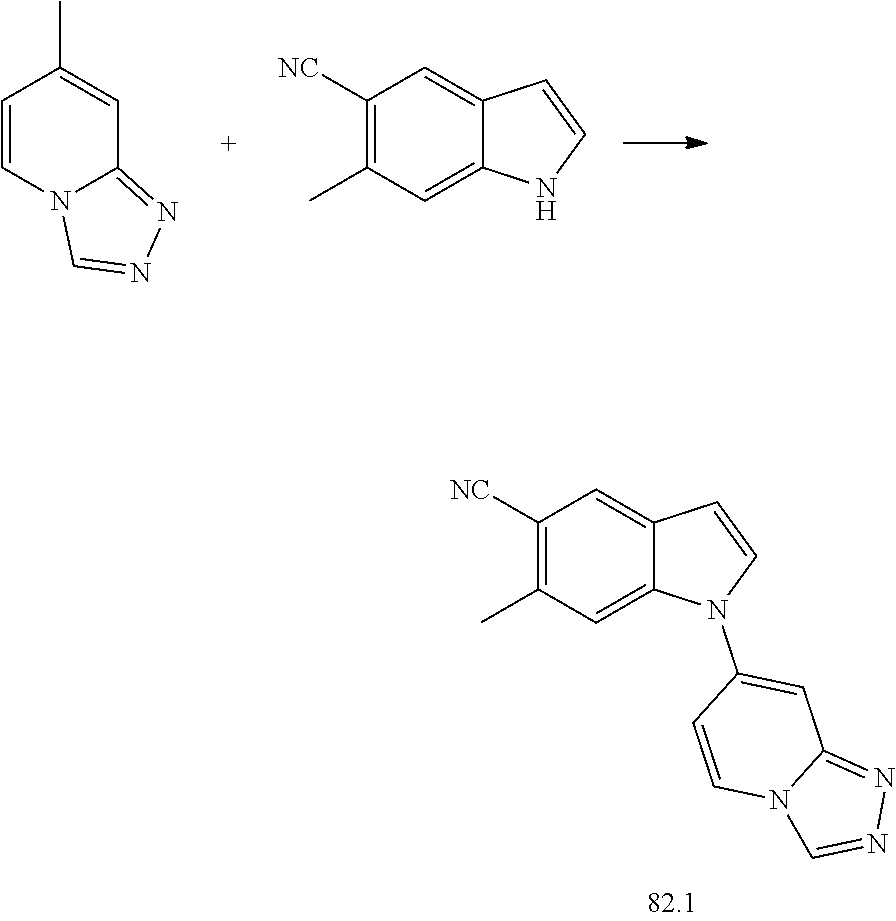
C1([NC])=C(C)C=C2C(=C1)C=CN2C1=CC2=NN=CN2C=C1.C1=CN2C(=NN=C2)C=C1C.C1([NC])=C(C)C=C2C(=C1)C=CN2
